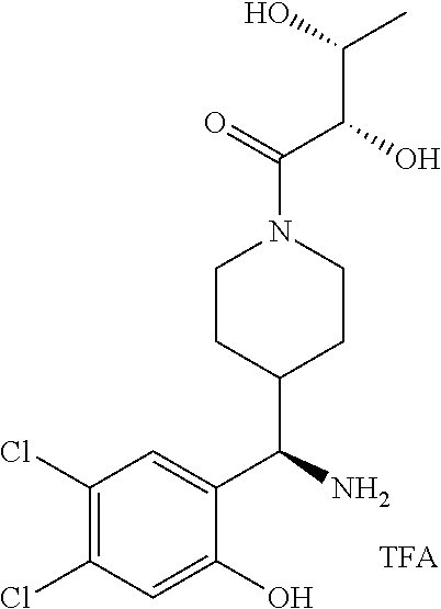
C(=O)(C(C(C)O)O)N1CCC(C(C2=CC(Cl)=C(Cl)C=C2O)N)CC1
